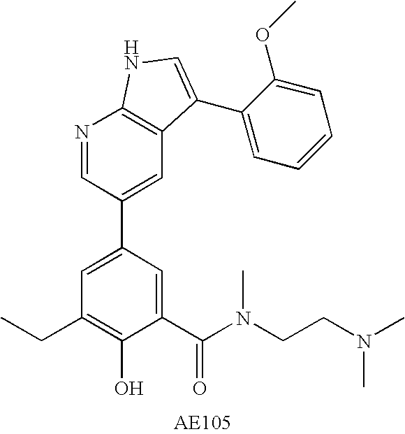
C1(C(N(CCN(C)C)C)=O)=CC(C2=CC3=C(N=C2)NC=C3C2=CC=CC=C2OC)=CC(CC)=C1O
